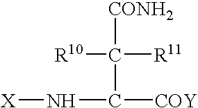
[R10]C([R11])([CONH2])C([COY])N[X]
